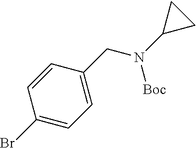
C1=CC(Br)=CC=C1CN(C1CC1)[Boc]
